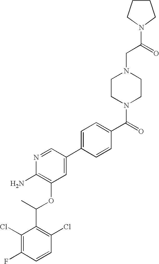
C1(Cl)=C(F)C=CC(Cl)=C1C(C)OC1=C(N)N=CC(C2=CC=C(C(=O)N3CCN(CC(=O)N4CCCC4)CC3)C=C2)=C1
